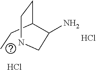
CCC1CCNCC1N.Cl.Cl
